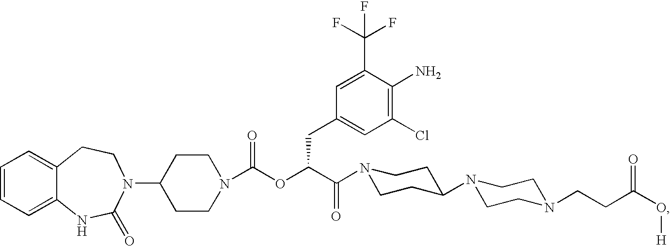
C1=CC=C2C(=C1)CCN(C1CCN(C(OC(C(=O)N3CCC(N4CCN(CCC(O[H])=O)CC4)CC3)CC3=CC(Cl)=C(N)C(C(F)(F)F)=C3)=O)CC1)C(=O)N2
